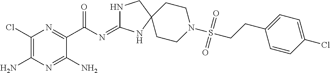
C1(Cl)=C(N)N=C(N)C(C(N=C2NCC3(N2)CCN(S(CCC2=CC=C(Cl)C=C2)(=O)=O)CC3)=O)=N1
